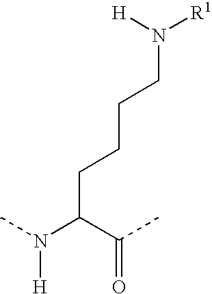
CN(C(C(C)=O)CCCCN([R1])[H])[H]
